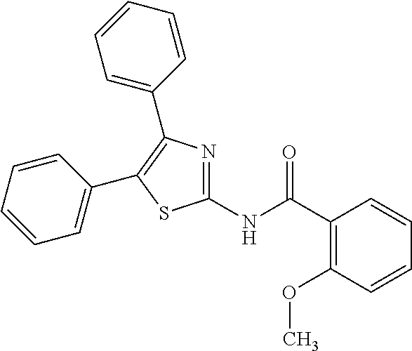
C1(C2=C(C3=CC=CC=C3)SC(NC(C3=C(OC)C=CC=C3)=O)=N2)=CC=CC=C1
